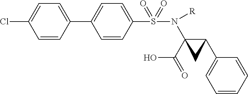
C1=CC(C2=CC=C(S(=O)(=O)N([R])C3(C(O)=O)C(C4=CC=CC=C4)C3)C=C2)=CC=C1Cl
